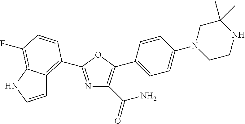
NC(C1=C(C2=CC=C(N3CCNC(C)(C)C3)C=C2)OC(C2=C3C=CNC3=C(F)C=C2)=N1)=O
